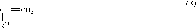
C([R11])=C
